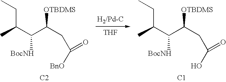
CC(C(C(CC([BnO])=O)[OTBDMS])[BocNH])CC.[C2].[THF].CC(C(C(CC(O)=O)[OTBDMS])[BocNH])CC.[C1]
